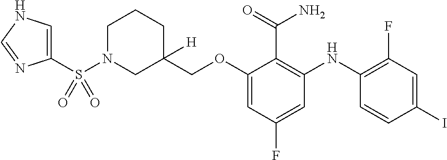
C1=C(S(N2CC(COC3=CC(F)=CC(NC4=C(F)C=C(I)C=C4)=C3C(N)=O)([H])CCC2)(=O)=O)N=CN1
